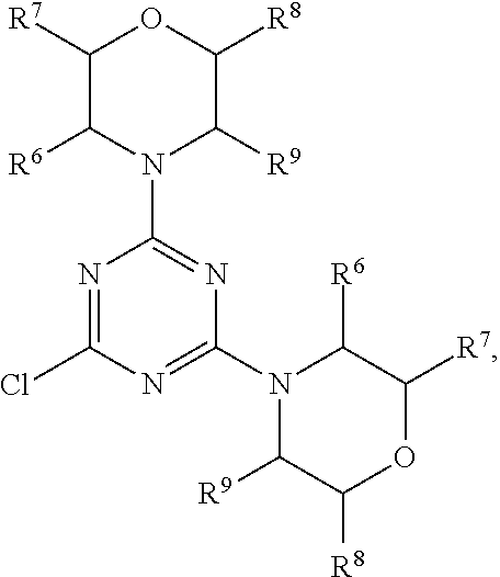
N1=C(Cl)N=C(N2C([R9])C([R8])OC([R7])C2[R6])N=C1N1C([R9])C([R8])OC([R7])C1[R6]
